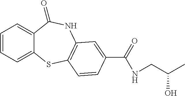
C1=CC=C2C(=C1)C(=O)NC1=C(S2)C=CC(C(NCC(C)O)=O)=C1
